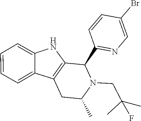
C12=CC=CC=C1NC1=C2CC(C)N(CC(C)(C)F)C1C1=NC=C(Br)C=C1
